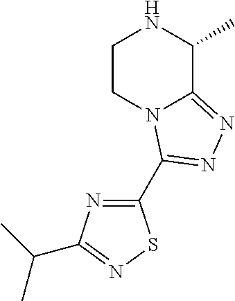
C1CN2C(=NN=C2C2=NC(C(C)C)=NS2)C(C)N1
